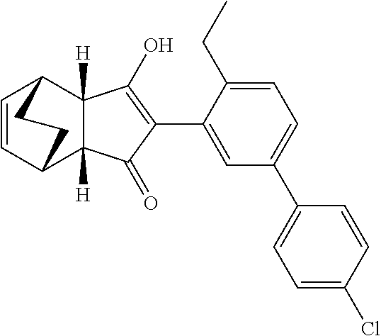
C1=C(C2=C(O)C3([H])C([H])(C2=O)C2C=CC3CC2)C(CC)=CC=C1C1=CC=C(Cl)C=C1
